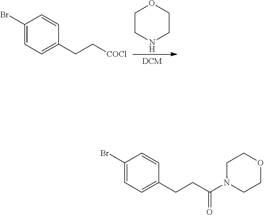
C1CNCCO1.C1(Br)=CC=C(CC[COCl])C=C1.C1(Br)=CC=C(CCC(N2CCOCC2)=O)C=C1
